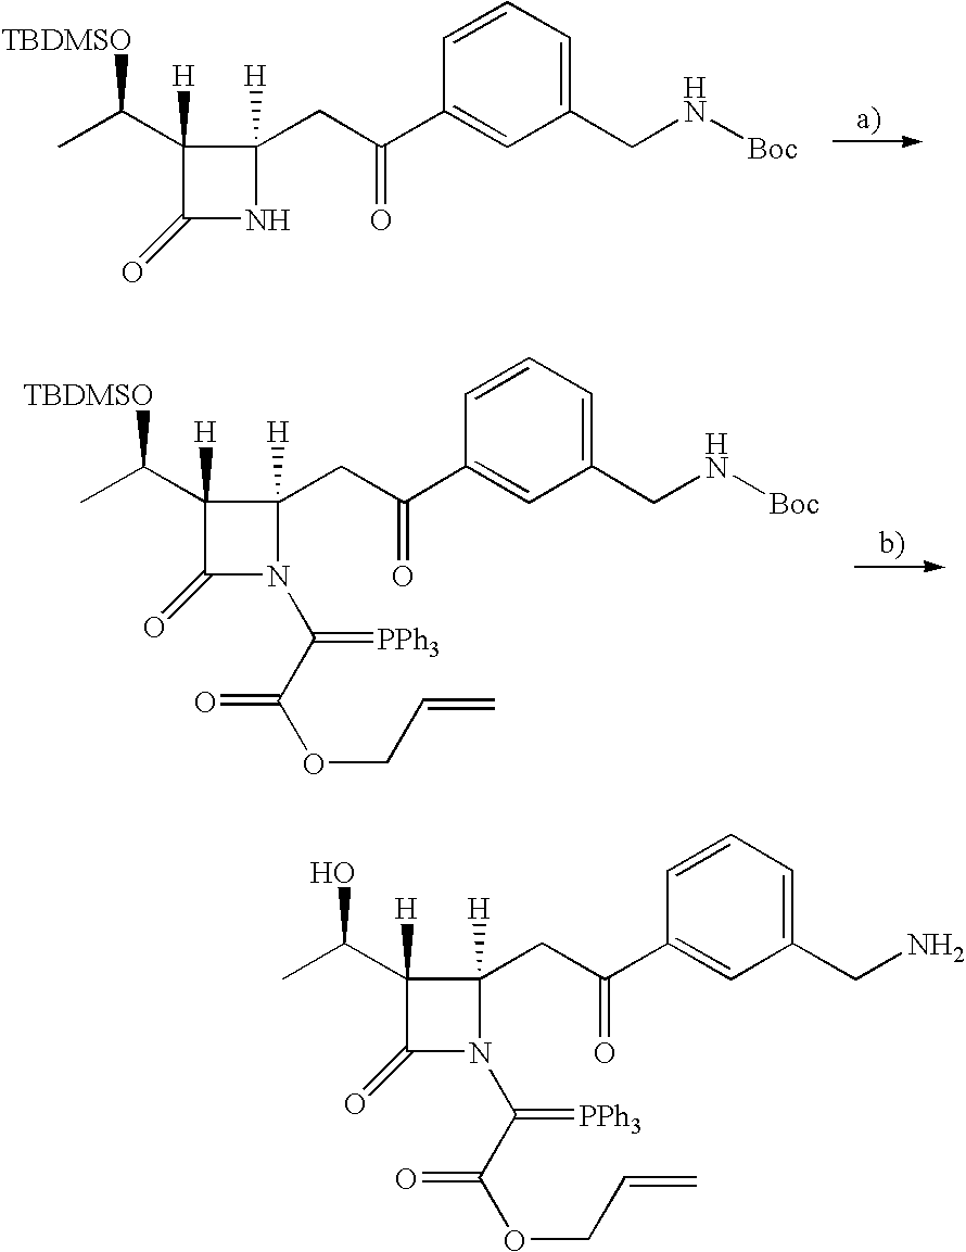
C1([H])(C([TBDMSO])C)C(=O)NC1([H])CC(C1=CC(CN[Boc])=CC=C1)=O.C1([H])(C([TBDMSO])C)C(=O)N(C(C(OCC=C)=O)=[PPh3])C1([H])CC(C1=CC(CN[Boc])=CC=C1)=O.C1([H])(C(O)C)C(=O)N(C(C(OCC=C)=O)=[PPh3])C1([H])CC(C1=CC(CN)=CC=C1)=O
